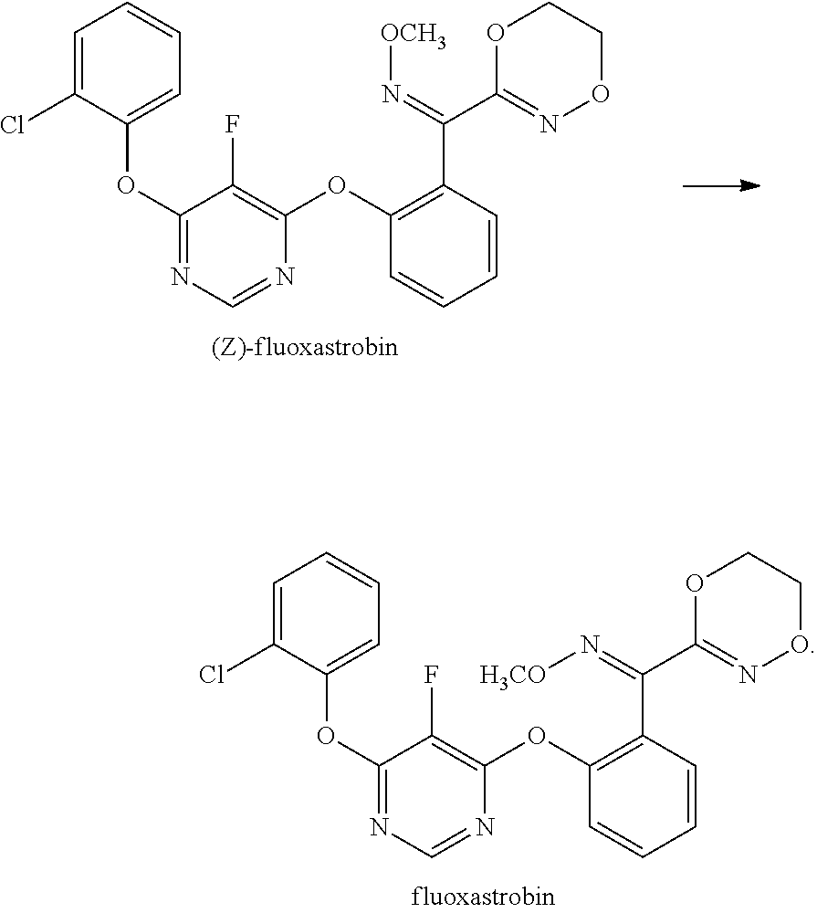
C1=C(Cl)C(OC2=NC=NC(OC3=C(C(C4=NOCCO4)=N[H3CO])C=CC=C3)=C2F)=CC=C1.C1(OC2=CC=CC=C2Cl)=NC=NC(OC2=C(C(C3=NOCCO3)=N[OCH3])C=CC=C2)=C1F
